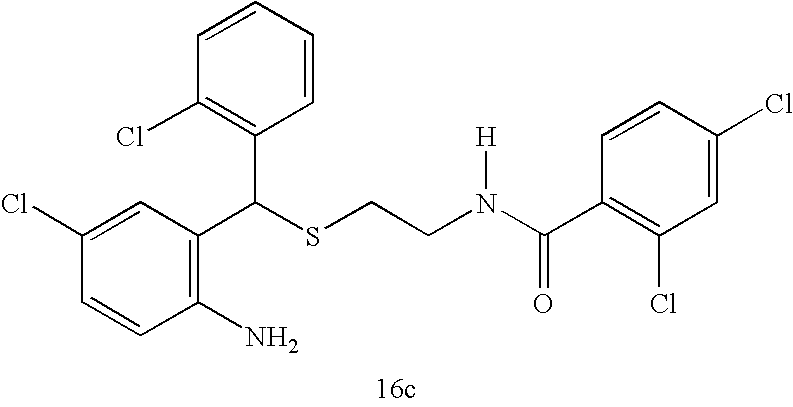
C1=CC(Cl)=CC(C(SCCN(C(C2=C(Cl)C=C(Cl)C=C2)=O)[H])C2=C(Cl)C=CC=C2)=C1N
